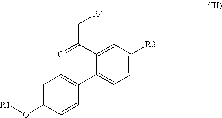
C1=C(O[R1])C=CC(C2=CC=C([R3])C=C2C(=O)C[R4])=C1
